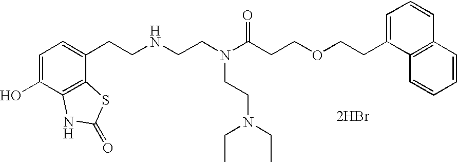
C1=C(O)C2=C(C(CCNCCN(C(CCOCCC3=CC=CC4=C3C=CC=C4)=O)CCN(CC)CC)=C1)SC(=O)N2.[2HBr]
